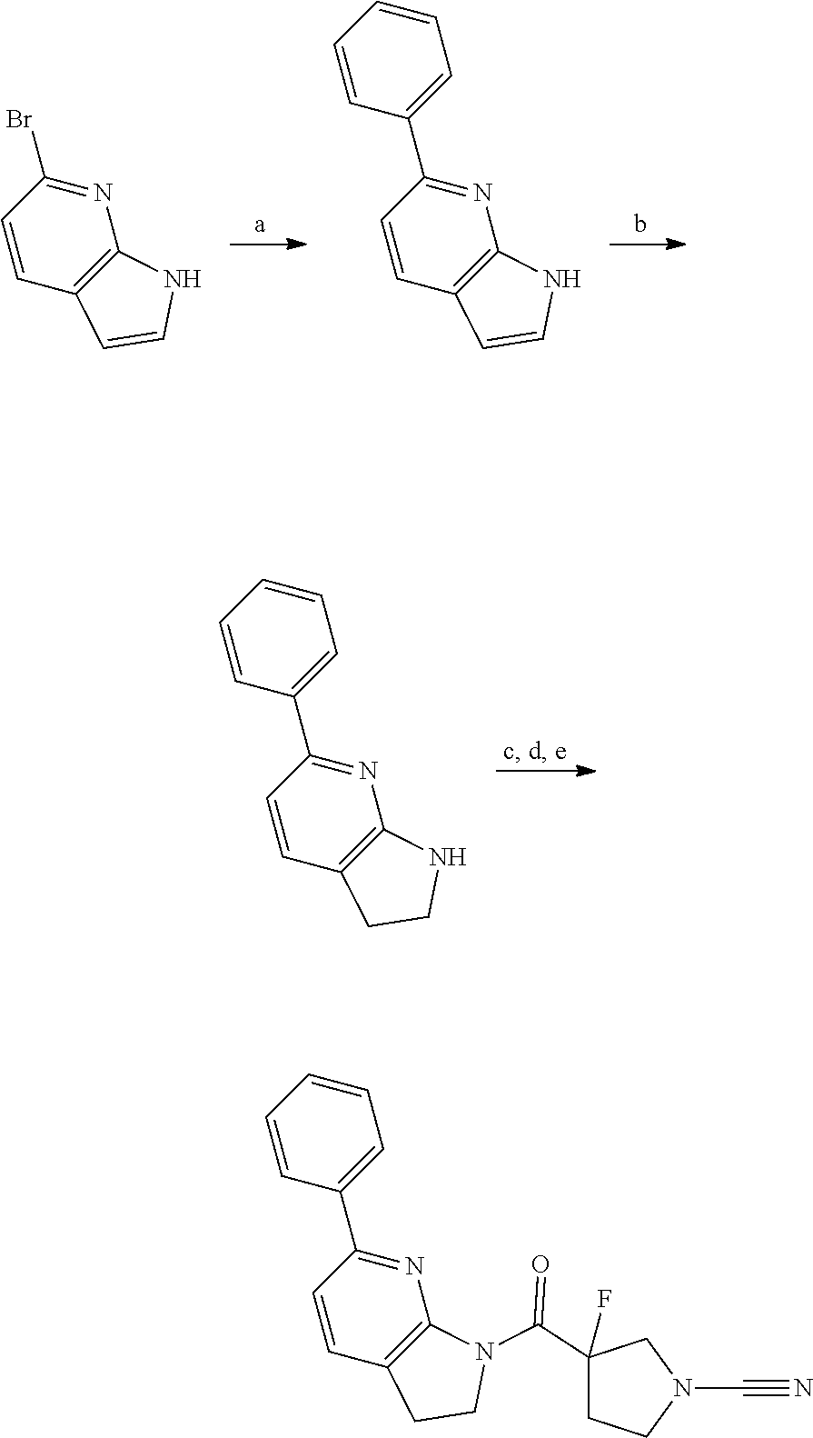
C1(Br)=NC2=C(C=C1)C=CN2.C1(C2=CC=CC=C2)=NC2=C(C=C1)C=CN2.C1(C2=CC=CC=C2)=NC2=C(C=C1)CCN2.C1(C2=CC=CC=C2)=NC2=C(C=C1)CCN2C(=O)C1(F)CCN(C#N)C1
